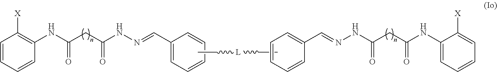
C1=CC=CC(NC(CC(NN=CC2=CC=CC=C2)=O)=O)=C1[X].C(=NNC(CC(NC1=CC=CC=C1[X])=O)=O)C1=CC=CC=C1.CC[L]CC
